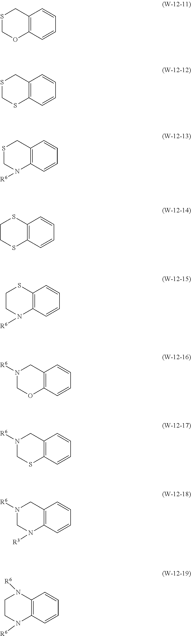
S1COC2=C(C1)C=CC=C2.S1CSC2=C(C1)C=CC=C2.S1CN([R6])C2=C(C1)C=CC=C2.C1CSC2=C(S1)C=CC=C2.C1CN([R6])C2=C(S1)C=CC=C2.N1([R6])COC2=C(C1)C=CC=C2.N1([R6])CSC2=C(C1)C=CC=C2.N1([R6])CN([R3])C2=C(C1)C=CC=C2.C1CN([R6])C2=C(N1[R6])C=CC=C2
